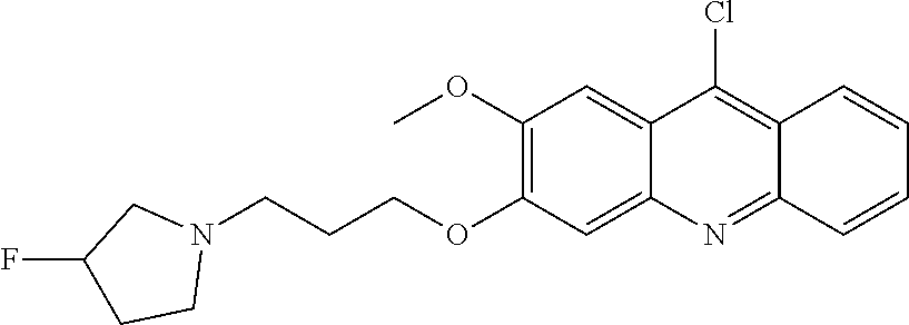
C12=CC(OC)=C(OCCCN3CC(F)CC3)C=C1N=C1C(=C2Cl)C=CC=C1
